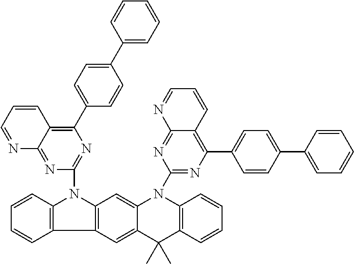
C12=C(C3=C(N1C1=NC(C4=CC=C(C5=CC=CC=C5)C=C4)=C4C(=N1)N=CC=C4)C=C1C(=C3)C(C)(C)C3=C(N1C1=NC(C4=CC=C(C5=CC=CC=C5)C=C4)=C4C(=N1)N=CC=C4)C=CC=C3)C=CC=C2
